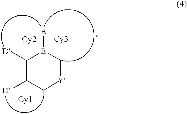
C1([D])C([D])C[Y]C[E]1[E].[Cy2]
